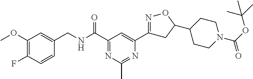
C1(OC)=C(F)C=CC(CNC(C2=NC(C)=NC(C3=NOC(C4CCN(C(=O)OC(C)(C)C)CC4)C3)=C2)=O)=C1
